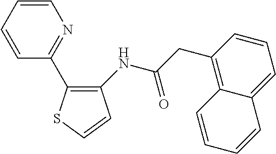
C1=CC=CC(C2=C(NC(CC3=C4C(=CC=C3)C=CC=C4)=O)C=CS2)=N1
